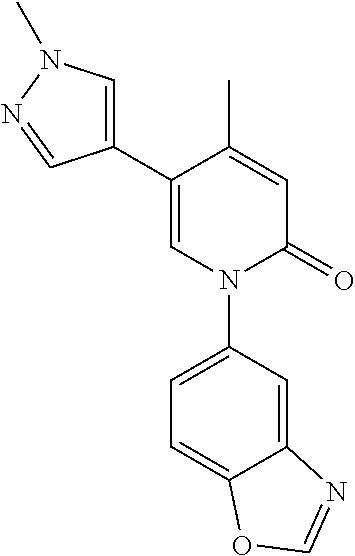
C1=C(C)C(C2=CN(C)N=C2)=CN(C2=CC=C3C(=C2)N=CO3)C1=O
